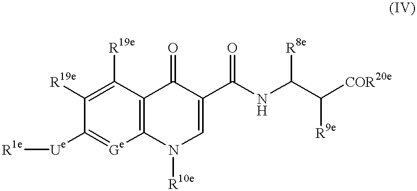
C1([R19e])=C([R19e])C2=C([Ge]=C1[Ue][R1e])N([R10e])C=C(C(NC(C([COR20e])[R9e])[R8e])=O)C2=O
